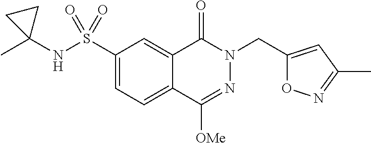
C1(S(NC2(C)CC2)(=O)=O)=CC=C2C(=C1)C(=O)N(CC1=CC(C)=NO1)N=C2[OMe]
